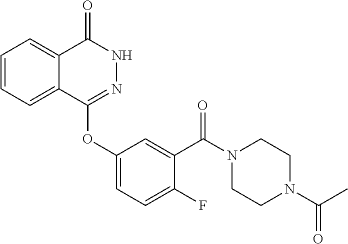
C1=CC=C2C(=C1)C(=O)NN=C2OC1=CC=C(F)C(C(N2CCN(C(=O)C)CC2)=O)=C1
